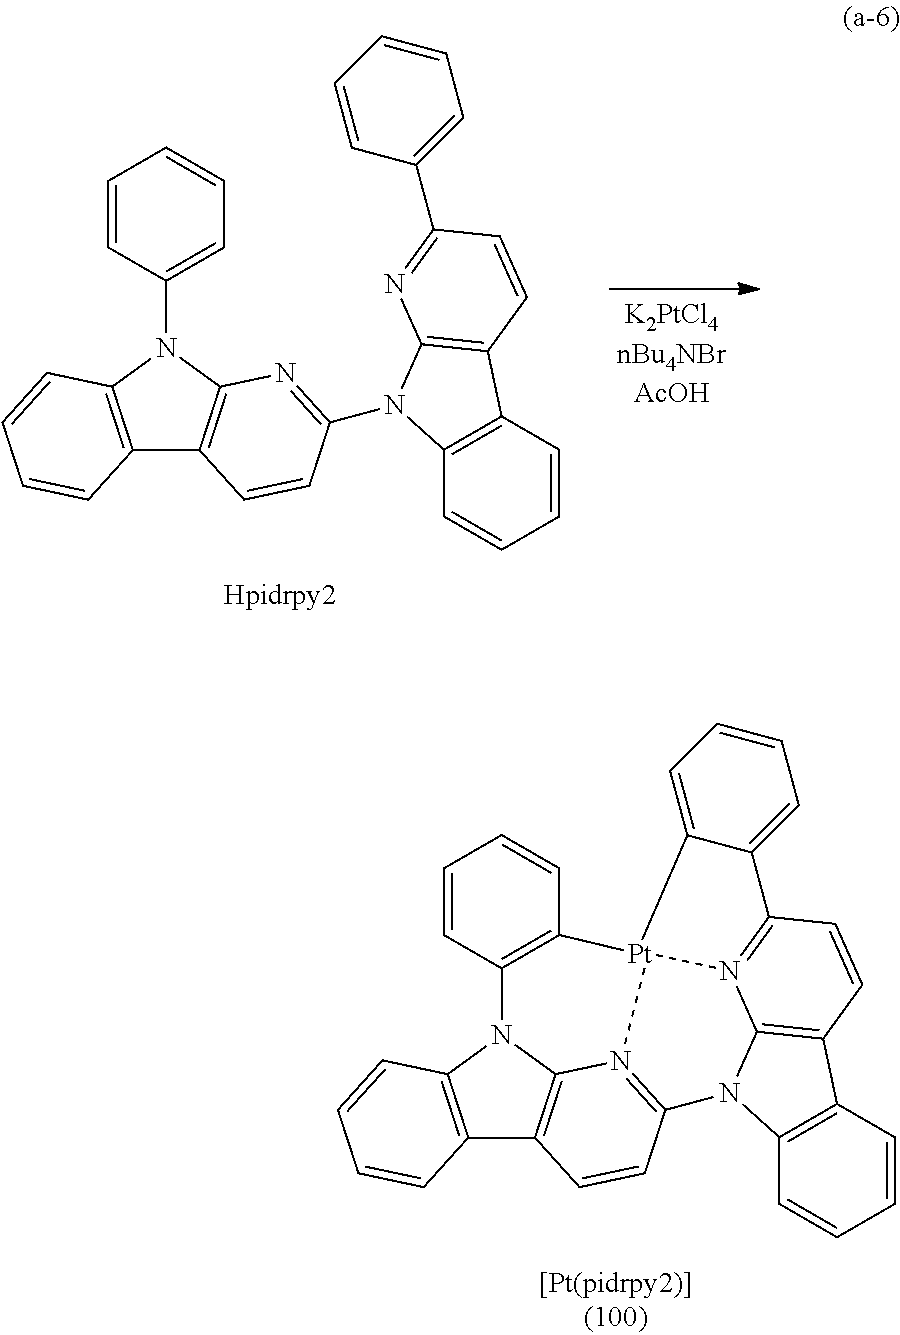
C1=CC(N2C3=C(C4=C2N=C(N2C5=C(C=CC=C5)C5=C2N=C(C2=CC=CC=C2)C=C5)C=C4)C=CC=C3)=CC=C1.C1=CC2=C(C=C1)[Pt]13N4=C(C=CC5=C4N2C2=C5C=CC=C2)N2C4=C(C=CC=C4)C4=C2N1=C(C=C4)C1=CC=CC=C13
